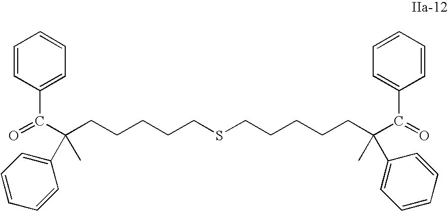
O=C(C(CCCCCSCCCCCC(C(=O)C1=CC=CC=C1)(C)C1=CC=CC=C1)(C1=CC=CC=C1)C)C1=CC=CC=C1
